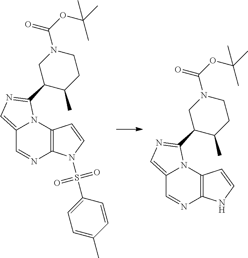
C12=C(N3C(=CN=C3C3C(C)CCN(C(=O)OC(C)(C)C)C3)C=N1)C=CN2S(=O)(=O)C1=CC=C(C)C=C1.C12=C(N3C(=CN=C3C3C(C)CCN(C(=O)OC(C)(C)C)C3)C=N1)C=CN2
